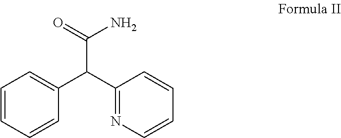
C1=CC=CC(C(C2=NC=CC=C2)C(N)=O)=C1
